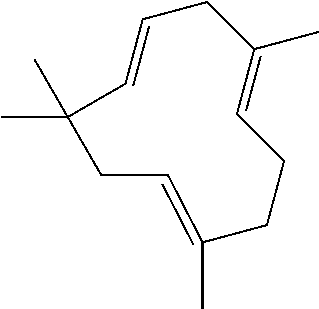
CC1(C)C=CCC(C)=CCCC(C)=CC1
